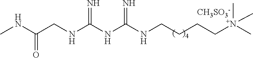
N(C(=O)CNC(NC(NCCCC[N+](C)(C)C)=N)=N)C.[CH3SO3-]
